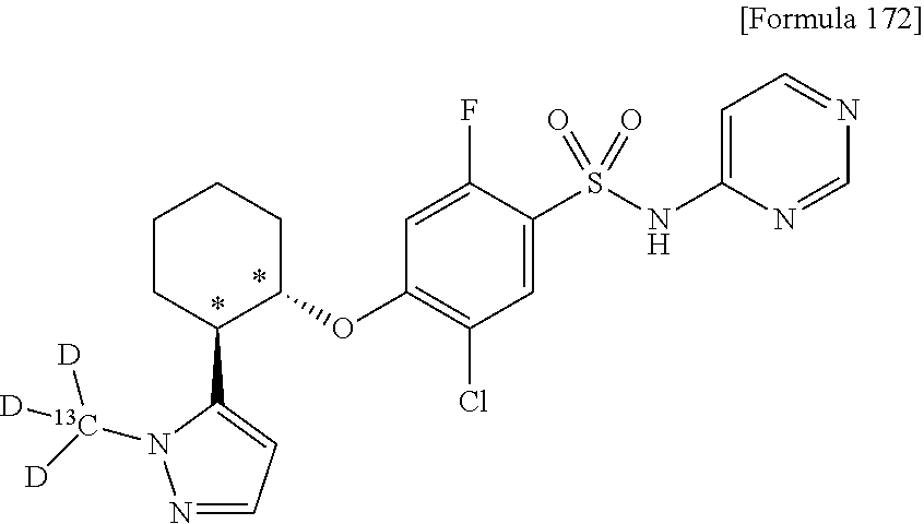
C1(S(NC2=CC=NC=N2)(=O)=O)=CC(Cl)=C(OC2CCCCC2C2=CC=NN2[13C]([D])([D])[D])C=C1F
